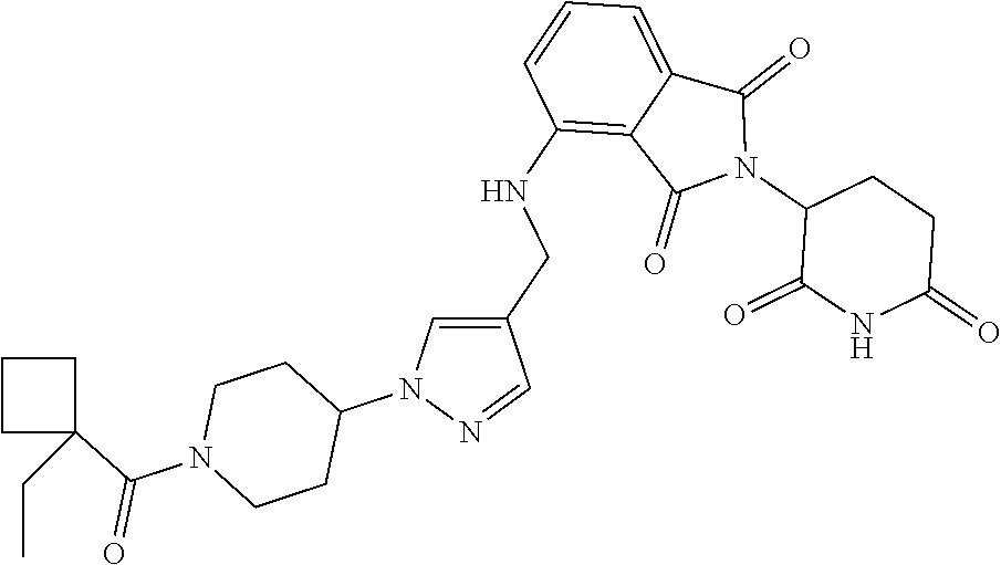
C1(NCC2=CN(C3CCN(C(C4(CC)CCC4)=O)CC3)N=C2)=C2C(=CC=C1)C(=O)N(C1C(=O)NC(=O)CC1)C2=O
